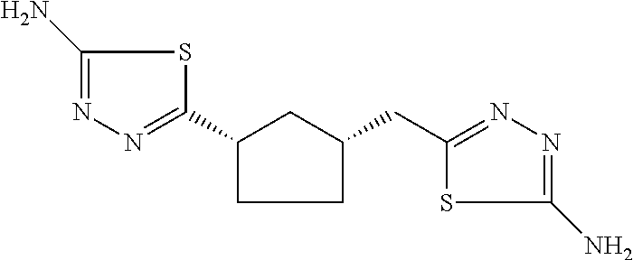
C1(N)=NN=C(C2CC(CC3=NN=C(N)S3)CC2)S1
